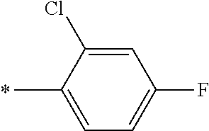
C1=C(Cl)C(C)=CC=C1F
